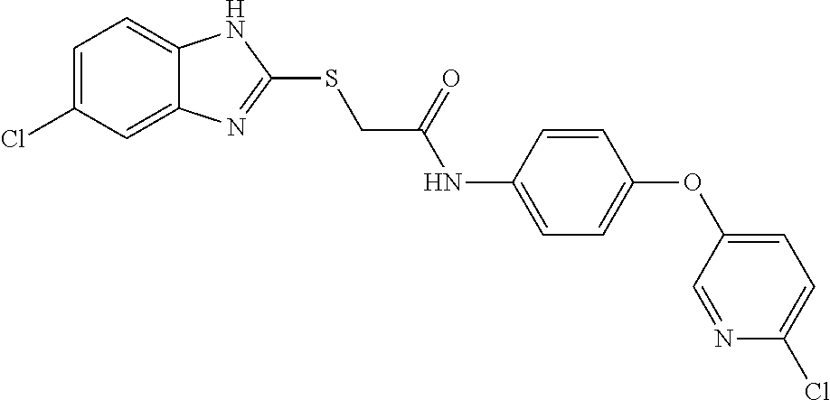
C12=CC(Cl)=CC=C1NC(SCC(NC1=CC=C(OC3=CC=C(Cl)N=C3)C=C1)=O)=N2
